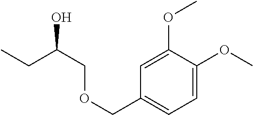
C1=C(OC)C(OC)=CC(COCC(O)CC)=C1
